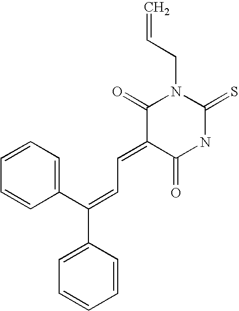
C(C=C1C(=O)NC(=S)N(CC=C)C1=O)=C(C1=CC=CC=C1)C1=CC=CC=C1
